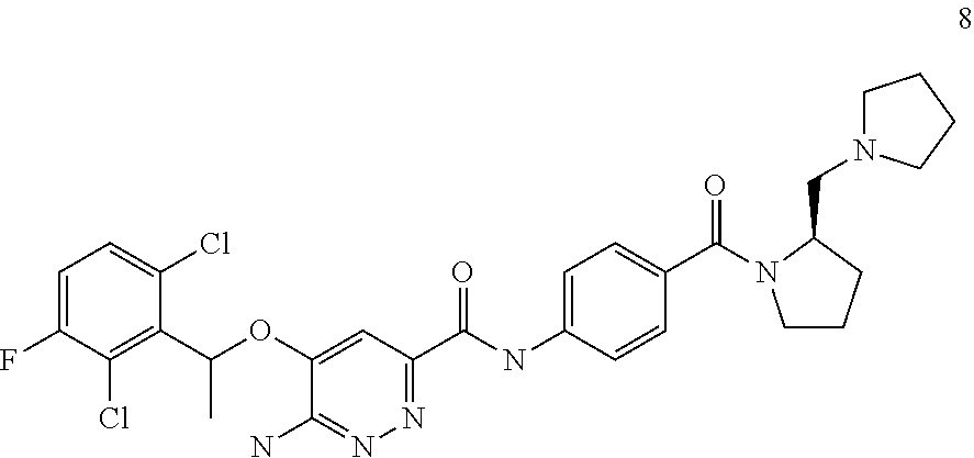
C1=C(F)C(Cl)=C(C(OC2=CC(C(NC3=CC=C(C(=O)N4C(CN5CCCC5)CCC4)C=C3)=O)=NN=C2N)C)C(Cl)=C1
